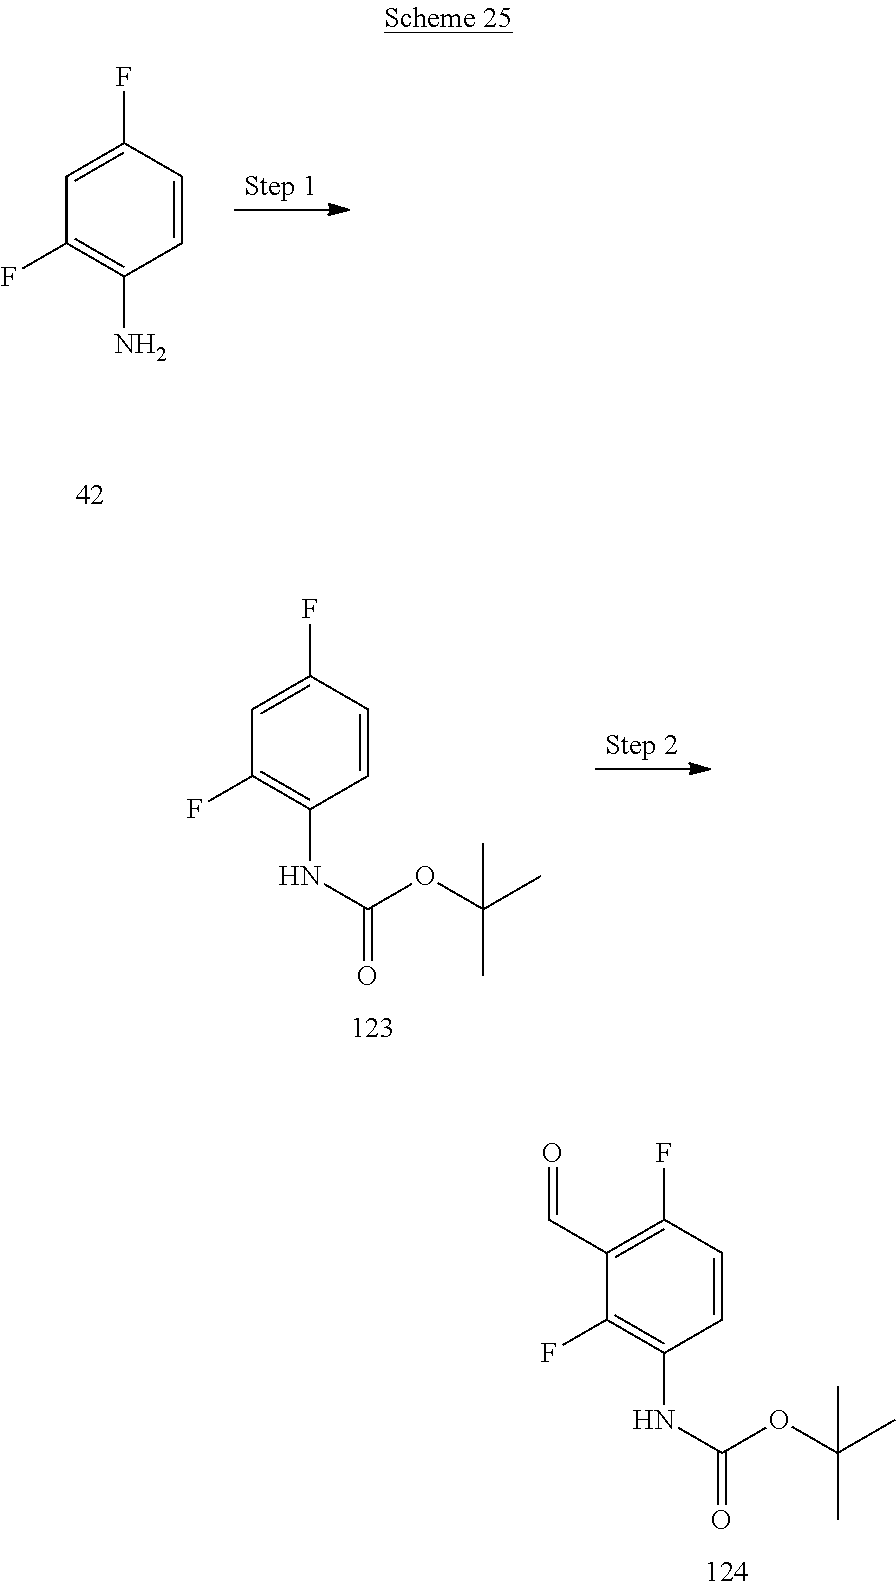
C1(F)=CC(F)=C(N)C=C1.C1(F)=CC(F)=C(NC(OC(C)(C)C)=O)C=C1.C1(F)=C(C=O)C(F)=C(NC(OC(C)(C)C)=O)C=C1
